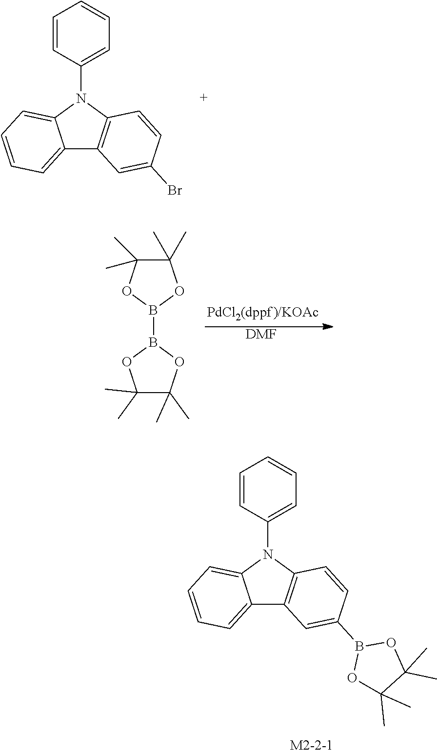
C12=CC=CC=C1N(C1=CC=CC=C1)C1=C2C=C(B2OC(C)(C)C(C)(C)O2)C=C1.C12=CC=CC=C1N(C1=CC=CC=C1)C1=C2C=C(Br)C=C1.[DMF].B1(B2OC(C)(C)C(C)(C)O2)OC(C)(C)C(C)(C)O1
